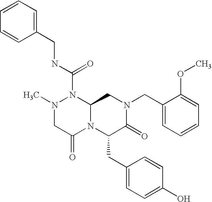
N1(C(NCC2=CC=CC=C2)=O)N(C)CC(=O)N2C1CN(CC1=CC=CC=C1OC)C(=O)C2CC1=CC=C(O)C=C1
